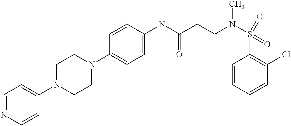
C1(N2CCN(C3=CC=C(NC(CCN(S(C4=C(Cl)C=CC=C4)(=O)=O)C)=O)C=C3)CC2)=CC=NC=C1
